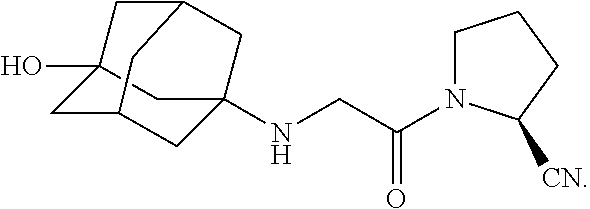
OC12CC3(NCC(N4CCCC4[CN])=O)CC(C1)CC(C3)C2
